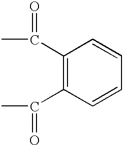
C1(C(C)=O)=C(C(C)=O)C=CC=C1
